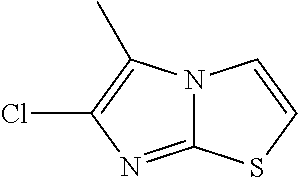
C12=NC(Cl)=C(C)N1C=CS2
